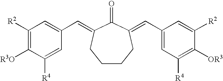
C1([R2])=C([R3O])C([R4])=CC(C=C2C(=O)C(=CC3=CC([R4])=C([OR3])C([R2])=C3)CCCC2)=C1
